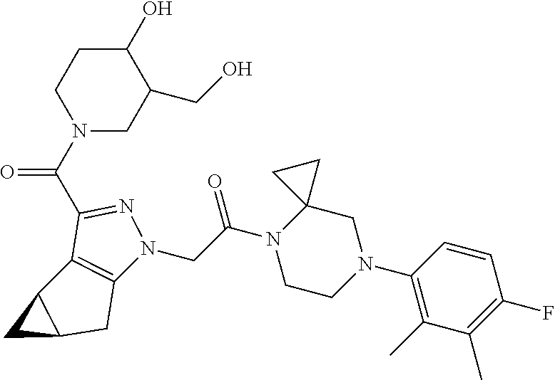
C(C(N1CCN(C2=C(C)C(C)=C(F)C=C2)CC12CC2)=O)N1C2=C(C(C(=O)N3CC(CO)C(O)CC3)=N1)C1C(C2)C1
